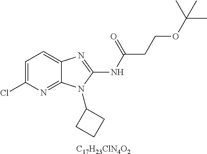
C1=C(Cl)N=C2C(=C1)N=C(NC(CCOC(C)(C)C)=O)N2C1CCC1.[C17H23ClN4O2]
